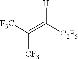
[F3C]C(=C([H])[C2F5])[CF3]
